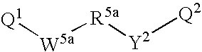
[Q1][W5a][R5a][Y2][Q2]
